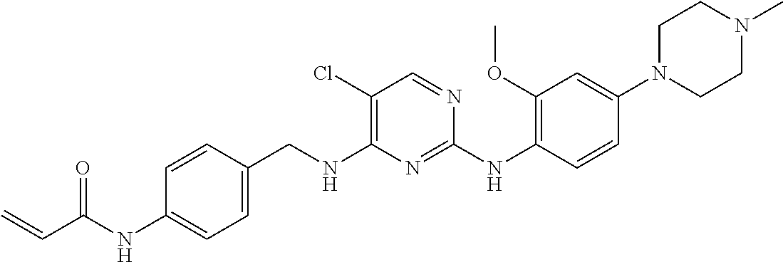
C=CC(NC1=CC=C(CNC2=C(Cl)C=NC(NC3=C(OC)C=C(N4CCN(C)CC4)C=C3)=N2)C=C1)=O
